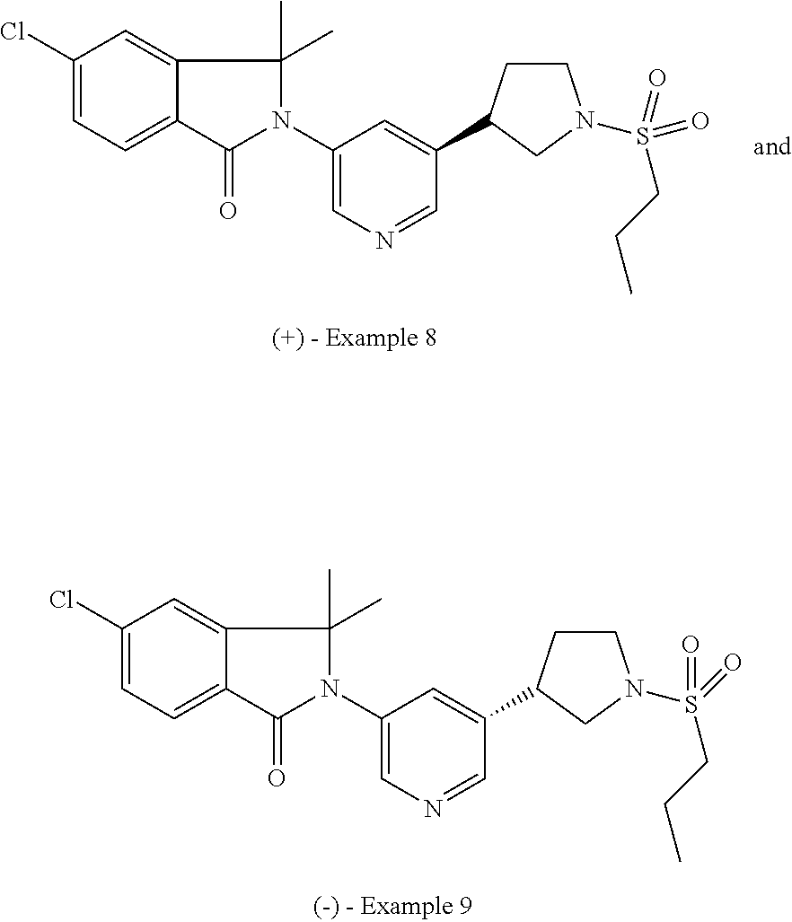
C1(N2C(C)(C)C3=CC(Cl)=CC=C3C2=O)=CN=CC(C2CCN(S(=O)(CCC)=O)C2)=C1.C1(N2C(C)(C)C3=CC(Cl)=CC=C3C2=O)=CN=CC(C2CCN(S(=O)(CCC)=O)C2)=C1
